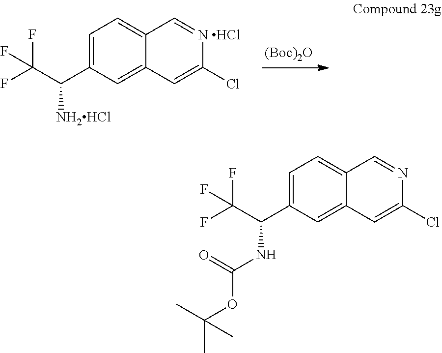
C1=C(C(C(F)(F)F)[NH2HCl])C=C2C(=C1)C=[N HCl]C(Cl)=C2.[(Boc)2O].C1=C(C(C(F)(F)F)NC(=O)OC(C)(C)C)C=C2C(=C1)C=NC(Cl)=C2
